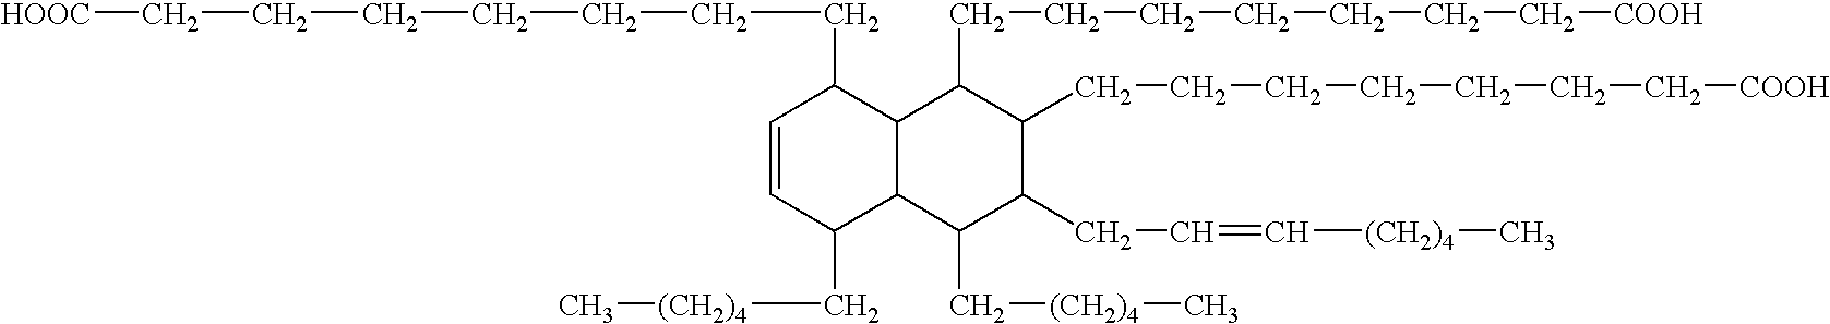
C12C(C(C[(CH2)4]C)C(CC=C[(CH2)4]C)C(CCCCCCC[COOH])C1CCCCCCC[COOH])C(C[(CH2)4]C)C=CC2CCCCCCC[HOOC]
